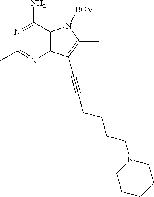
C12=C(C(C#CCCCCN3CCCCC3)=C(C)N1[BOM])N=C(C)N=C2N
